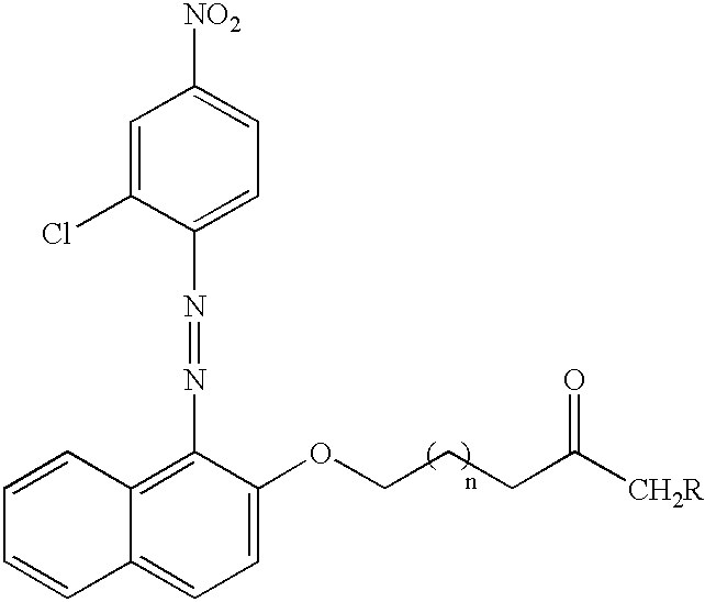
C1=CC2=C(N=NC3=CC=C([NO2])C=C3Cl)C(OCCCC([CH2R])=O)=CC=C2C=C1
